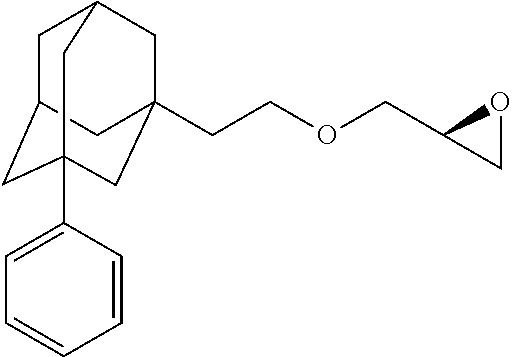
C1C2CC3(C4=CC=CC=C4)CC(CCOCC4CO4)(CC1C3)C2
